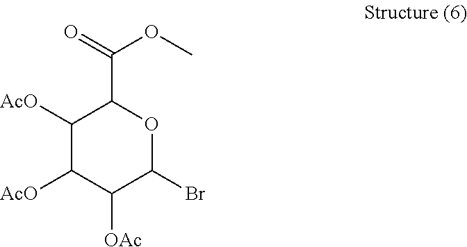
C1([AcO])C([AcO])C([OAc])C(Br)OC1C(=O)OC
